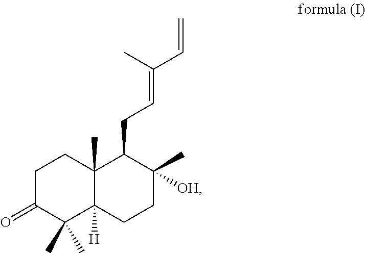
C1C(=O)C(C)(C)C2([H])C(C)(C1)C(CC=C(C=C)C)C([OH])(C)CC2
